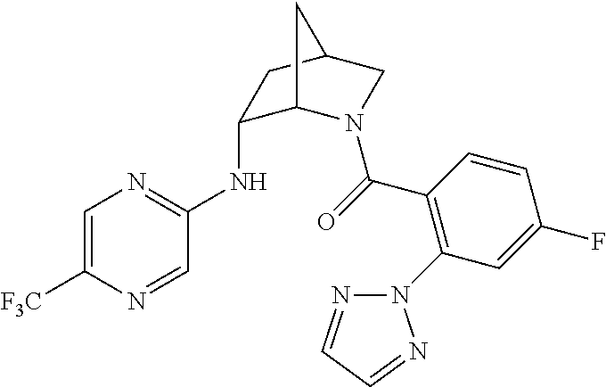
N(C1C2N(C(=O)C3=C(N4N=CC=N4)C=C(F)C=C3)CC(C1)C2)C1=NC=C([F3C])N=C1
